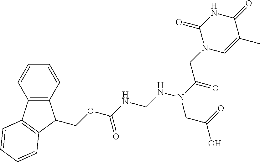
C12=C(C=CC=C1)C(COC(NCNN(C(CN1C=C(C)C(=O)NC1=O)=O)CC(O)=O)=O)C1=C2C=CC=C1
